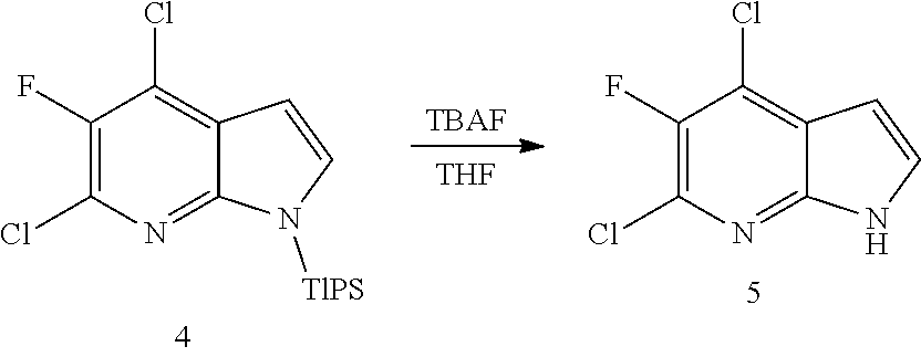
C1(Cl)=C(F)C(Cl)=C2C=CN([TlPS])C2=N1.[TBAF].[THF].C1(F)=C(Cl)N=C2C(=C1Cl)C=CN2
